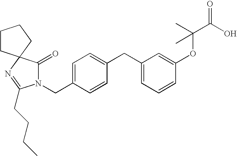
N1(CC2=CC=C(CC3=CC=CC(OC(C(O)=O)(C)C)=C3)C=C2)C(=O)C2(N=C1CCCC)CCCC2
